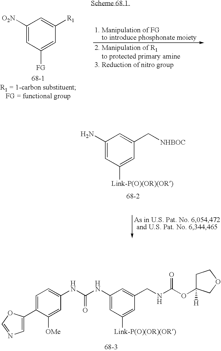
C1([O2N])=CC([FG])=CC([R1])=C1.C1(N)=CC([Link-P(O)(OR)(OR)])=CC(C[NHBOC])=C1.C1(NC(NC2=CC=C(C3=CN=CO3)C([OMe])=C2)=O)=CC([Link-P(O)(OR)(OR)])=CC(CNC(OC2([H])CCOC2)=O)=C1
